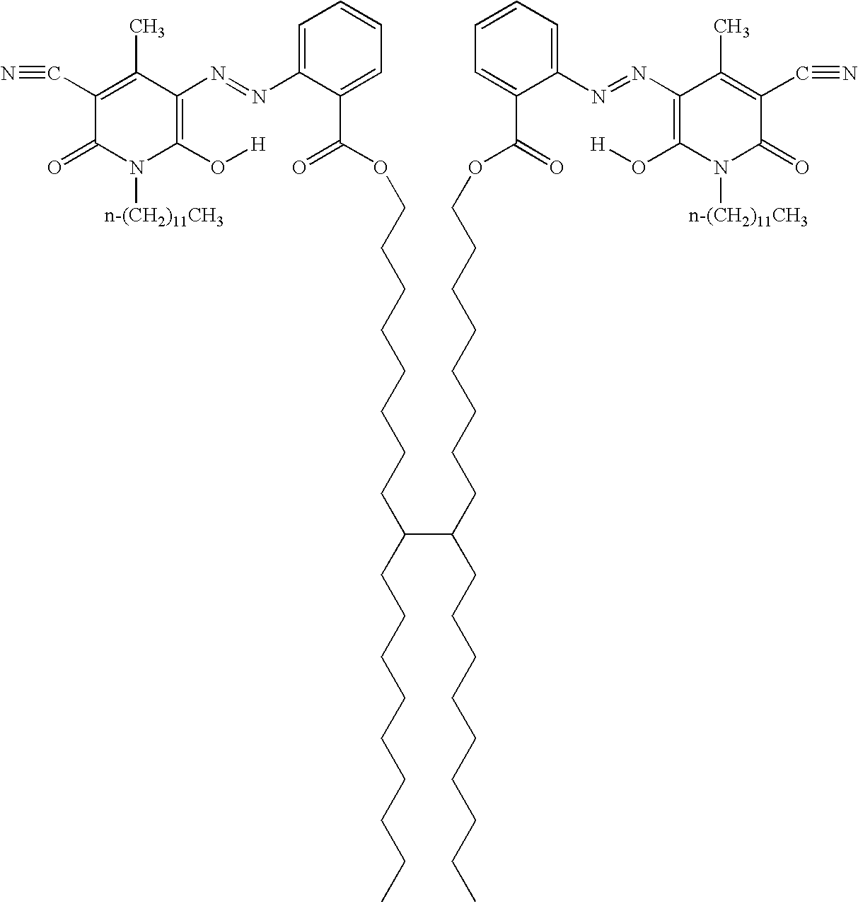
C1(C#N)=C(C)C(N=NC2=CC=CC=C2C(=O)OCCCCCCCCC(CCCCCCCCC)C(CCCCCCCCOC(=O)C2=CC=CC=C2N=NC2=C(O[H])N([n-(CH2)11CH3])C(=O)C(C#N)=C2C)CCCCCCCCC)=C(O[H])N([n-(CH2)11CH3])C1=O
